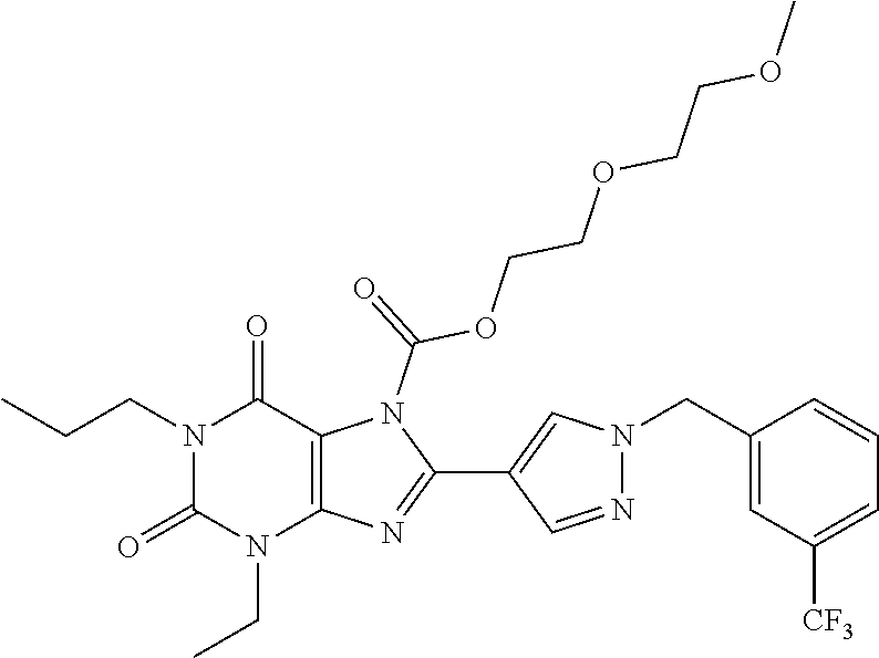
N1(CCC)C(=O)N(CC)C2=C(C1=O)N(C(=O)OCCOCCOC)C(C1=CN(CC3=CC([CF3])=CC=C3)N=C1)=N2
